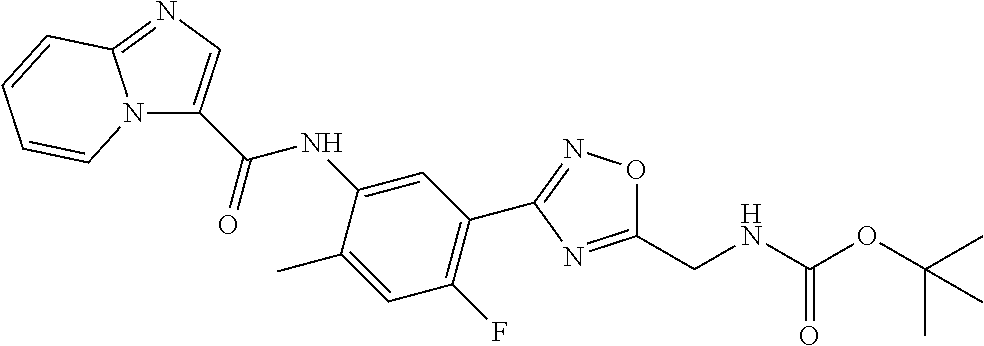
C1(C2=C(F)C=C(C)C(NC(C3=CN=C4N3C=CC=C4)=O)=C2)=NOC(CNC(OC(C)(C)C)=O)=N1
